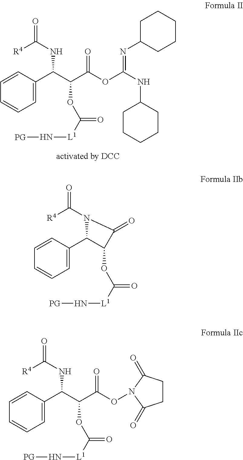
C1=C(C(C(C(OC(NC2CCCCC2)=NC2CCCCC2)=O)OC([L1]N[PG])=O)NC(=O)[R4])C=CC=C1.C1=C(C(C(C(ON2C(=O)CCC2=O)=O)OC([L1]N[PG])=O)NC(=O)[R4])C=CC=C1.C1=C(C2C(OC([L1]N[PG])=O)C(=O)N2C(=O)[R4])C=CC=C1
